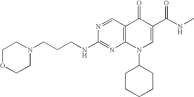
N1=CC2=C(N=C1NCCCN1CCOCC1)N(C1CCCCC1)C=C(C(=O)NC)C2=O
